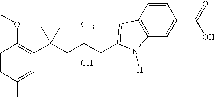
C1(F)=CC(C(CC(CC2=CC3=C(C=C(C(O)=O)C=C3)N2[H])([CF3])O)(C)C)=C(OC)C=C1
